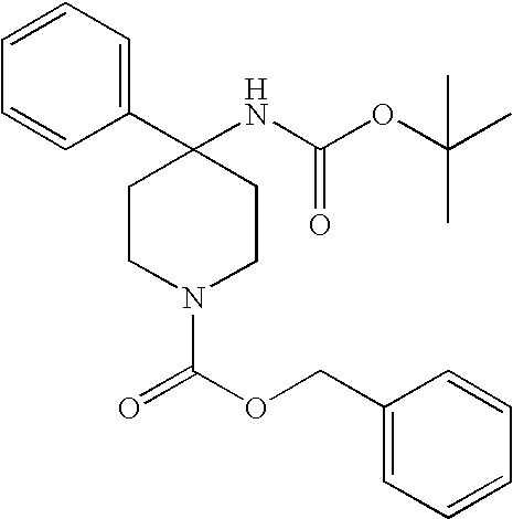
C1=CC=C(C2(NC(OC(C)(C)C)=O)CCN(C(OCC3=CC=CC=C3)=O)CC2)C=C1
